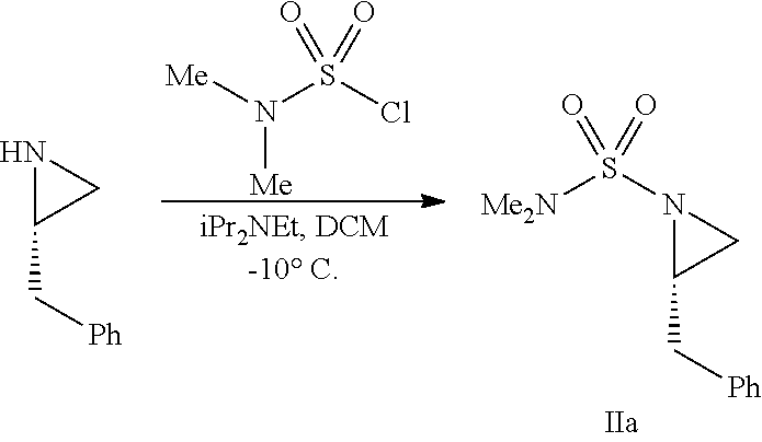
[Me]N([Me])S(Cl)(=O)=O.C1(C[Ph])CN1.S(N1C(C[Ph])C1)(=O)(=O)[Me2N]
